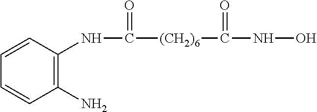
C1=CC(NC(=O)[(CH2)6]C(NO)=O)=C(N)C=C1
